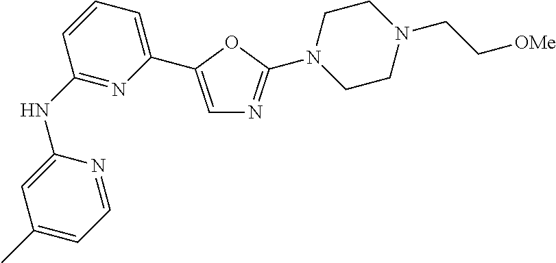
C1=C(C2=CC=CC(NC3=CC(C)=CC=N3)=N2)OC(N2CCN(CC[OMe])CC2)=N1
